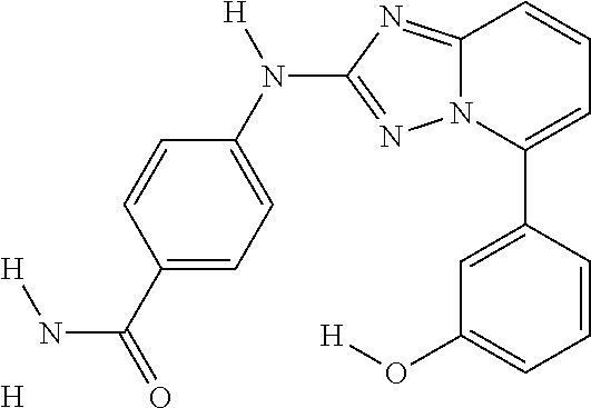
C1(C(=O)N[H])=CC=C(N(C2=NN3C(=N2)C=CC=C3C2=CC(O[H])=CC=C2)[H])C=C1.[H]
